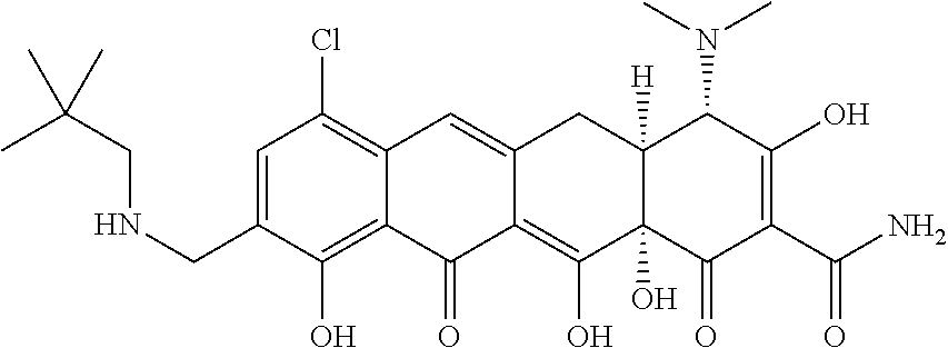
C1=C(CNCC(C)(C)C)C(O)=C2C(=C1Cl)C=C1C(=C(O)C3(O)C([H])(C1)C(N(C)C)C(O)=C(C(N)=O)C3=O)C2=O
